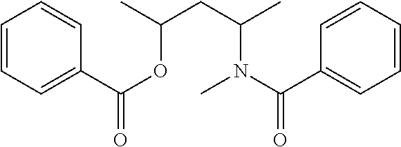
C1=CC=C(C(OC(C)CC(C)N(C)C(=O)C2=CC=CC=C2)=O)C=C1
